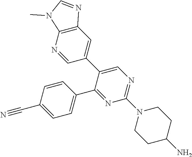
C1=C(C2=CC3=C(N=C2)N(C)C=N3)C(C2=CC=C(C#N)C=C2)=NC(N2CCC(N)CC2)=N1
